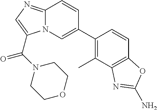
C12=NC=C(C(N3CCOCC3)=O)N1C=C(C1=C(C)C3=C(C=C1)OC(N)=N3)C=C2
